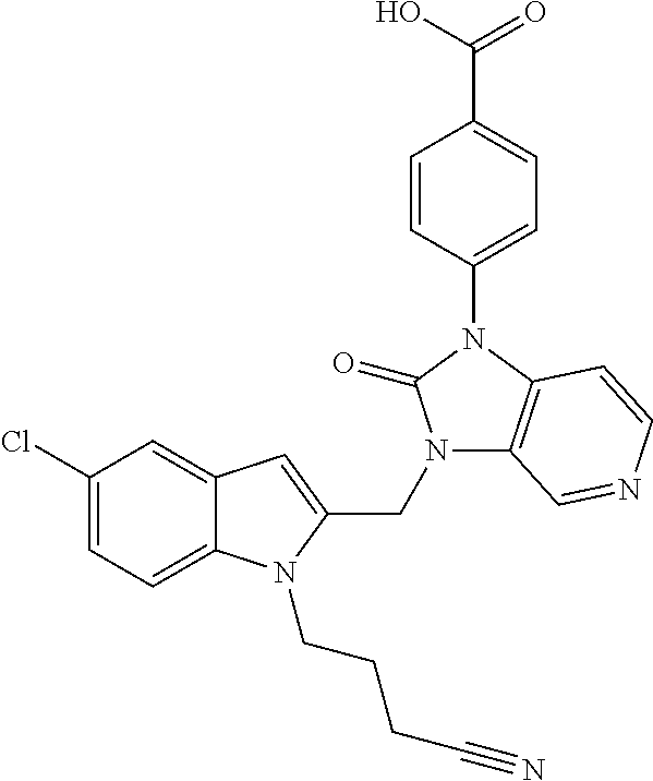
C12=CC(Cl)=CC=C1N(CCCC#N)C(CN1C3=C(N(C4=CC=C(C(O)=O)C=C4)C1=O)C=CN=C3)=C2
